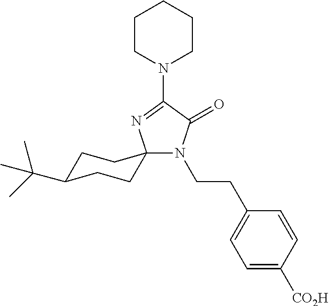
C1C(C(C)(C)C)CCC2(C1)N(CCC1=CC=C([CO2H])C=C1)C(=O)C(N1CCCCC1)=N2
